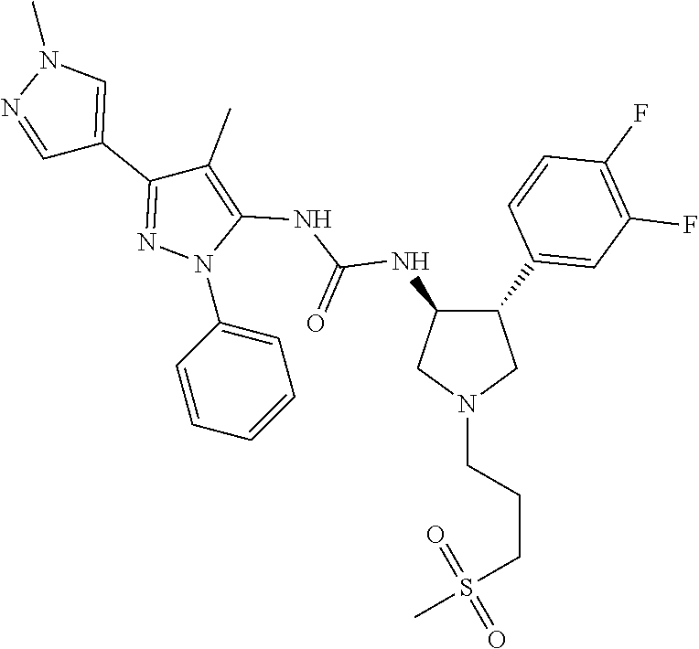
C1(C2=CN(C)N=C2)=NN(C2=CC=CC=C2)C(NC(NC2C(C3=CC(F)=C(F)C=C3)CN(CCCS(C)(=O)=O)C2)=O)=C1C
